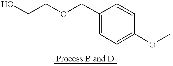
OCCOCC1=CC=C(OC)C=C1
